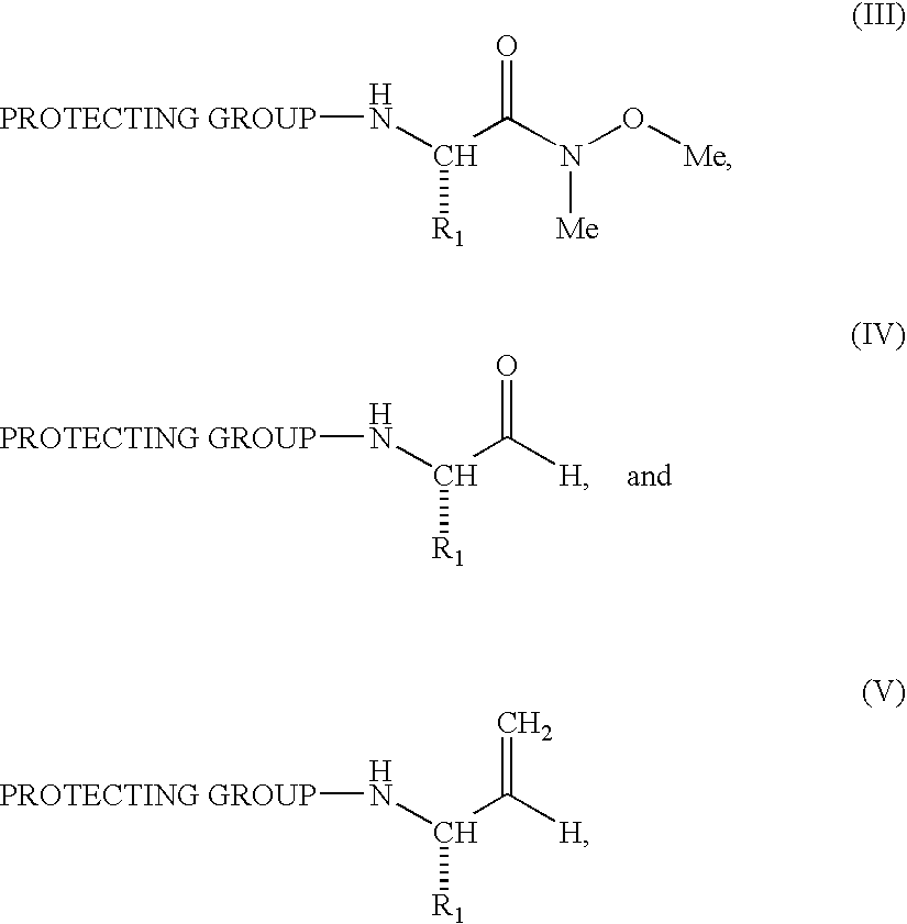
N(C(C([H])=O)[R1])[PROTECTING GROUP].N(C(C(N(O[Me])[Me])=O)[R1])[PROTECTING GROUP].N(C(C([H])=C)[R1])[PROTECTING GROUP]
